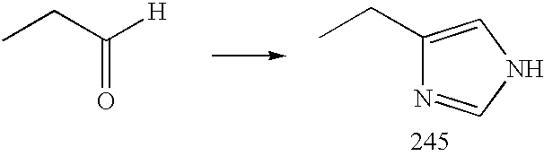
CCC1=CNC=N1.C(=O)(CC)[H]
